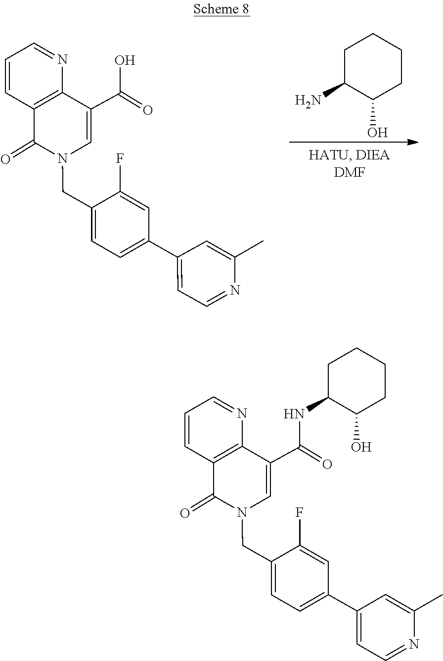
C1=C(C2=CC=NC(C)=C2)C=C(F)C(CN2C=C(C(=O)O)C3=C(C=CC=N3)C2=O)=C1.C1C(N)C(O)CCC1.C1=C(C2=CC=NC(C)=C2)C=C(F)C(CN2C=C(C(=O)NC3C(O)CCCC3)C3=C(C=CC=N3)C2=O)=C1
